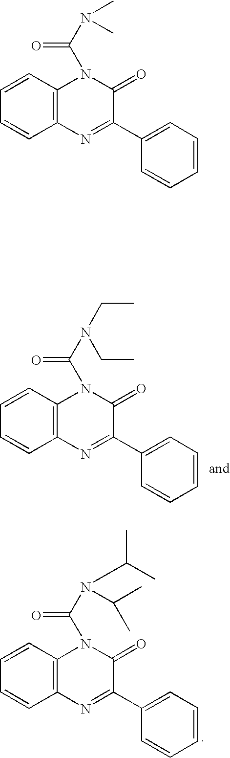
C12=C(C=CC=C1)N(C(N(C)C)=O)C(=O)C(C1=CC=CC=C1)=N2.C12=C(C=CC=C1)N(C(N(CC)CC)=O)C(=O)C(C1=CC=CC=C1)=N2.C12=C(C=CC=C1)N(C(N(C(C)C)C(C)C)=O)C(=O)C(C1=CC=CC=C1)=N2
